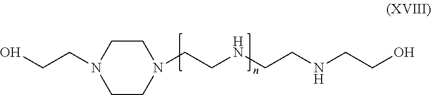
N1(CCNCCNCCO)CCN(CCO)CC1
